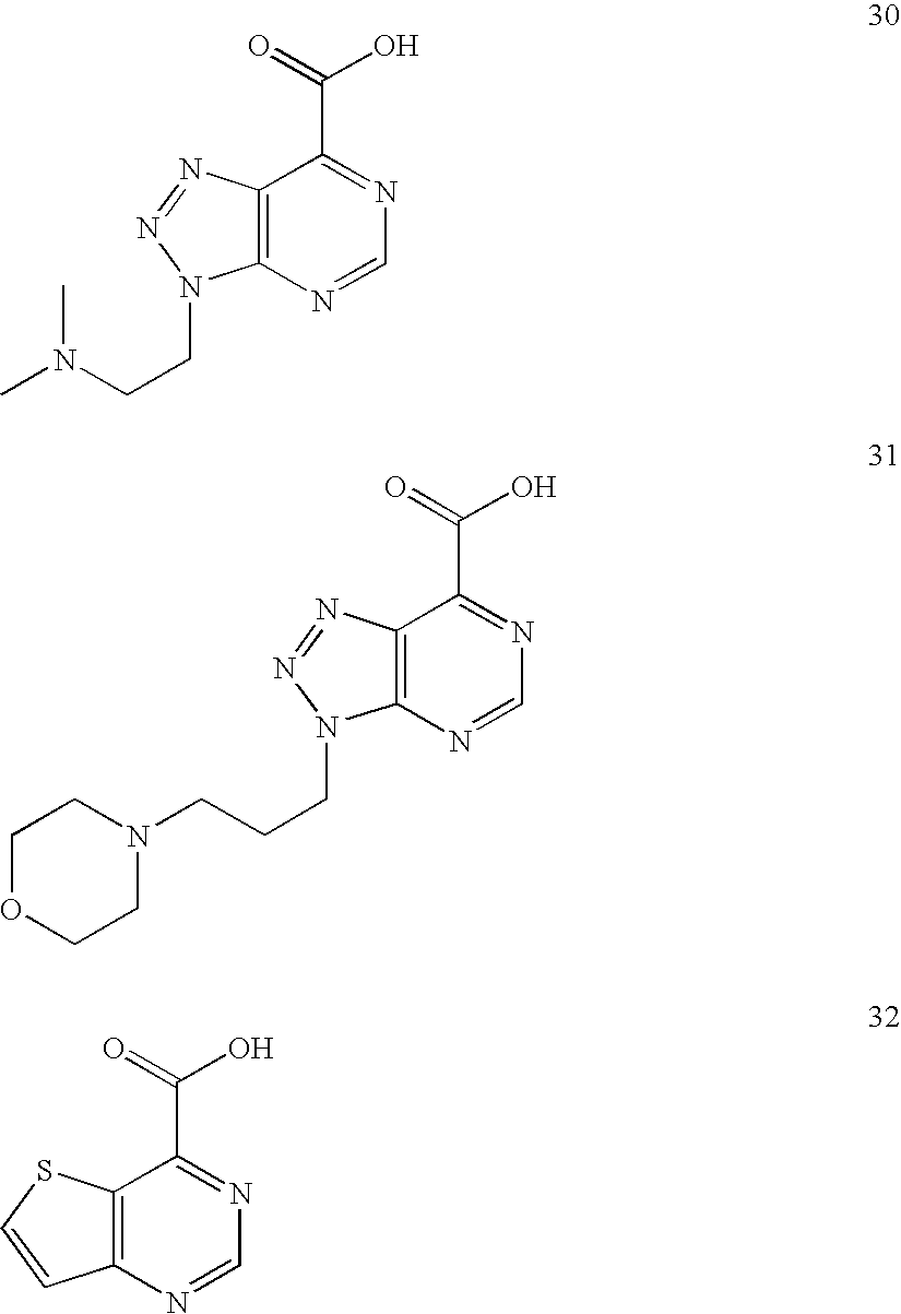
C12=C(N=CN=C1C(=O)O)N(CCN(C)C)N=N2.C12=C(N=CN=C1C(=O)O)N(CCCN1CCOCC1)N=N2.C12=C(N=CN=C1C(=O)O)C=CS2
